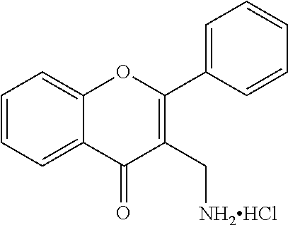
C1=CC=C2C(=C1)OC(C1=CC=CC=C1)=C(C[NH2HCl])C2=O
